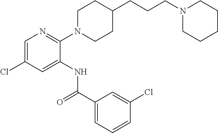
C1(N2CCC(CCCN3CCCCC3)CC2)=NC=C(Cl)C=C1NC(C1=CC=CC(Cl)=C1)=O
